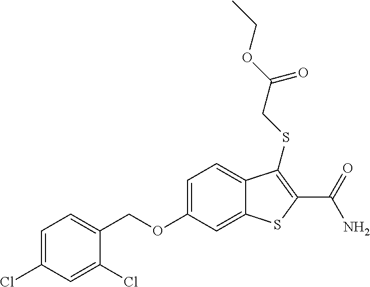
C1=C(Cl)C=C(Cl)C(COC2=CC=C3C(=C2)SC(C(N)=O)=C3SCC(=O)OCC)=C1
